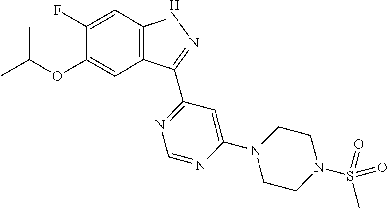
O(C1=CC2=C(C=C1F)NN=C2C1=NC=NC(N2CCN(S(C)(=O)=O)CC2)=C1)C(C)C
